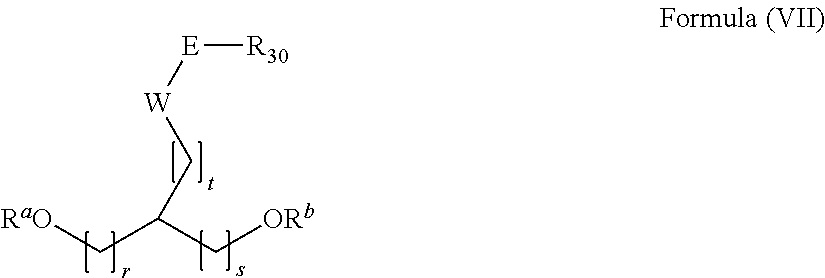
[RaO]CC(C[ORb])C[W][E][R30]
